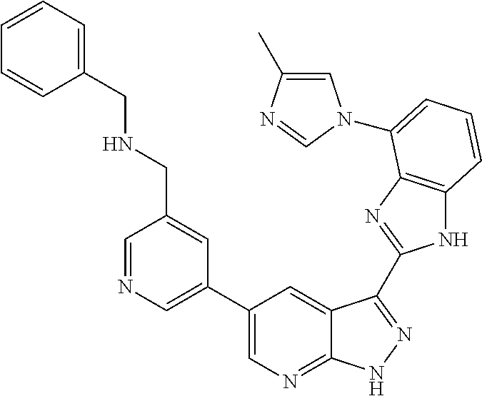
C1(C2=CN=CC(CNCC3=CC=CC=C3)=C2)=CN=C2C(=C1)C(C1=NC3=C(N1)C=CC=C3N1C=C(C)N=C1)=NN2
